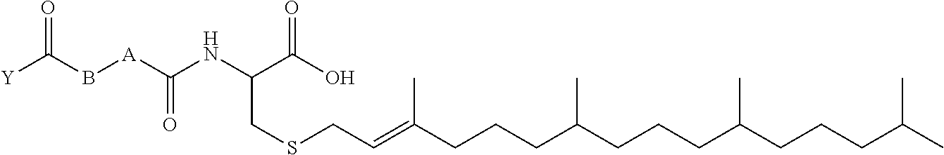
[Y]C(B[A]C(NC(C(O)=O)CSCC=C(CCCC(CCCC(CCCC(C)C)C)C)C)=O)=O
